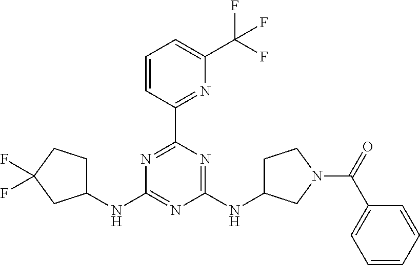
C1(C2=NC(C(F)(F)F)=CC=C2)=NC(NC2CCC(F)(F)C2)=NC(NC2CCN(C(=O)C3=CC=CC=C3)C2)=N1
